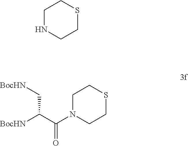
C1NCCSC1.C1N(C(C([BocHN])C[BocHN])=O)CCSC1
